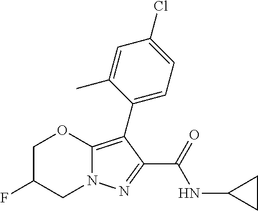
C1C(F)CN2C(=C(C3=CC=C(Cl)C=C3C)C(C(=O)NC3CC3)=N2)O1
